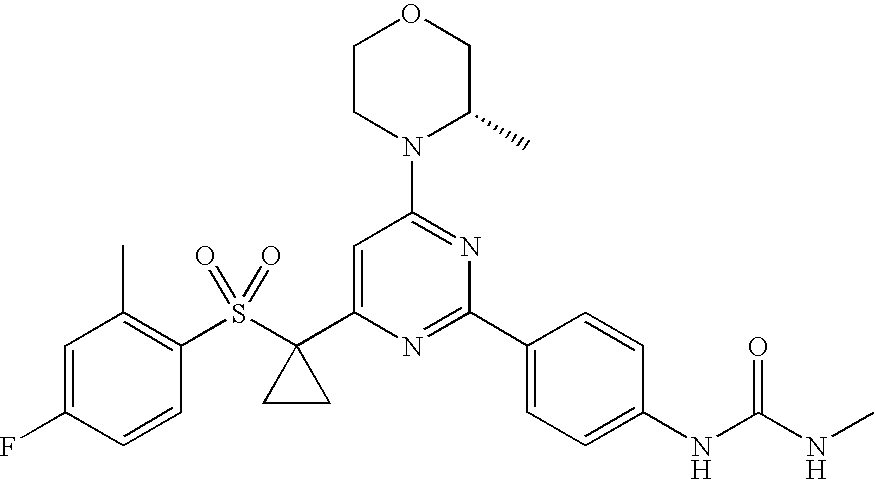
C1(S(C2(C3=CC(N4C(C)COCC4)=NC(C4=CC=C(NC(NC)=O)C=C4)=N3)CC2)(=O)=O)=C(C)C=C(F)C=C1
